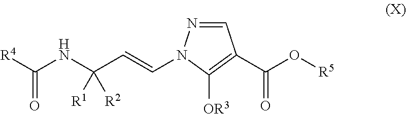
C(=CN1N=CC(C(O[R5])=O)=C1[OR3])C(NC([R4])=O)([R1])[R2]
